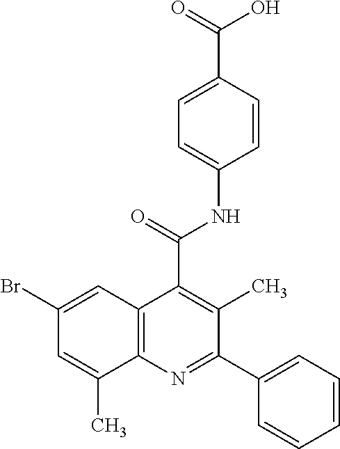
C1=C(C(=O)O)C=CC(NC(=O)C2=C(C)C(C3=CC=CC=C3)=NC3=C2C=C(Br)C=C3C)=C1
